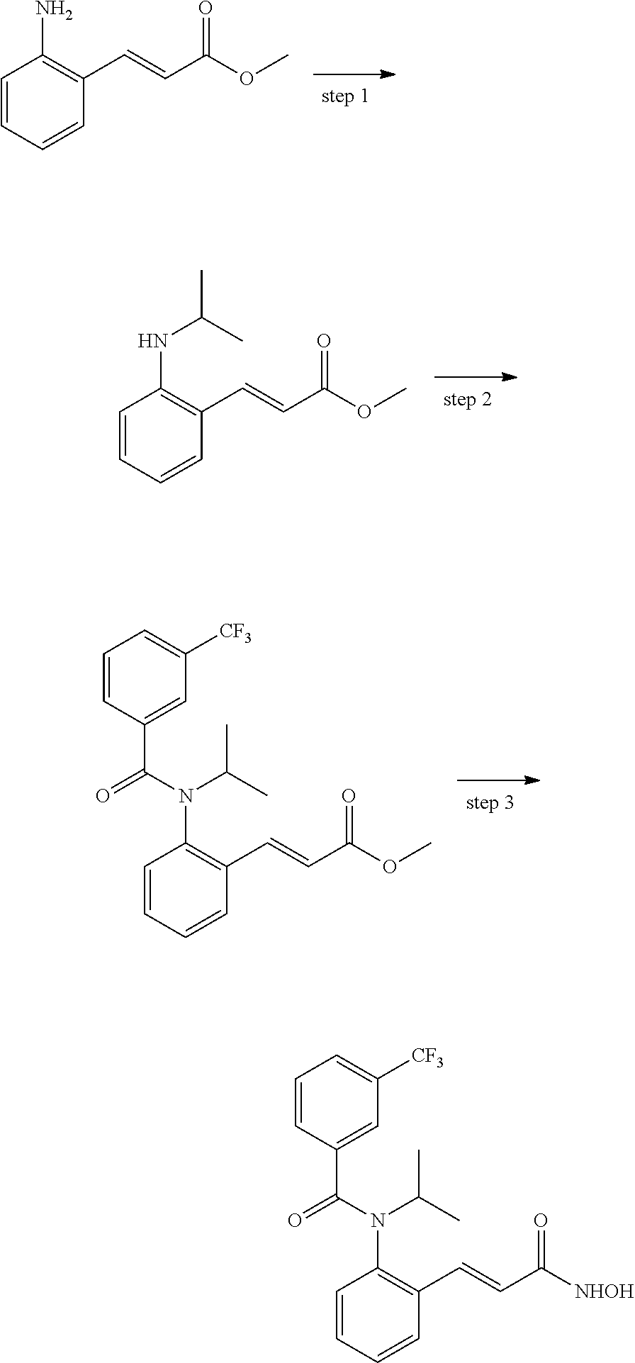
C1=CC=CC(C=CC(OC)=O)=C1N.C1=CC=CC(C=CC(OC)=O)=C1NC(C)C.C1=CC=CC(C=CC(OC)=O)=C1N(C(C1=CC([CF3])=CC=C1)=O)C(C)C.C1=CC=CC(C=CC([NHOH])=O)=C1N(C(C1=CC([CF3])=CC=C1)=O)C(C)C
